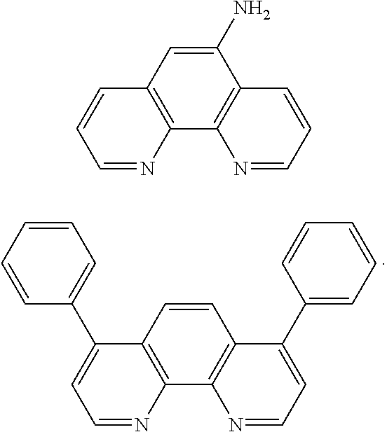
C1=CC2=C(C3=C1C(C1=CC=CC=C1)=CC=N3)N=CC=C2C1=CC=CC=C1.C1(N)=CC2=C(C3=C1C=CC=N3)N=CC=C2
